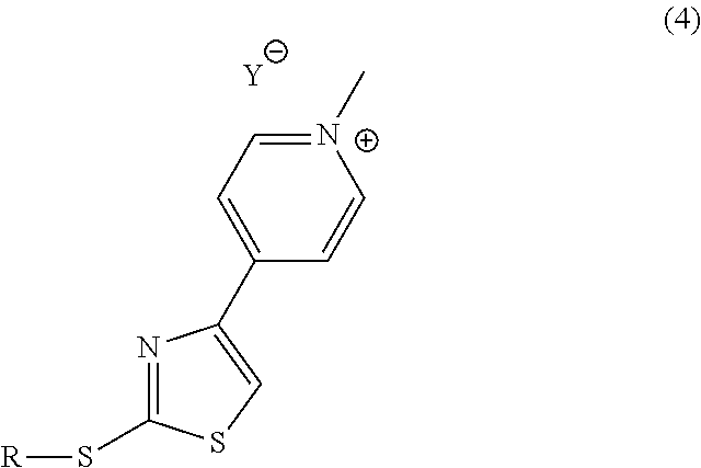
[N+]1(C)=CC=C(C2=CSC(S[R])=N2)C=C1.[Y]
